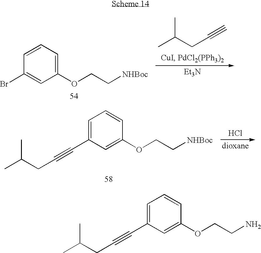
C1(OCC[NHBoc])=CC=CC(Br)=C1.CC(CC#C)C.[Et3N].C1(OCC[NHBoc])=CC(C#CCC(C)C)=CC=C1.Cl.C1(OCCN)=CC(C#CCC(C)C)=CC=C1
